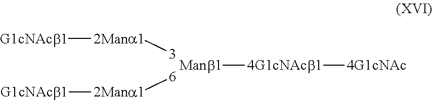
[Manb1][4G1cNAcb1][4G1cNAc].[3][2Mana1][G1cNAcb1].[6][2Mana1][G1cNAcb1]
